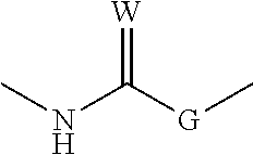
CNC([G]C)=[W]
